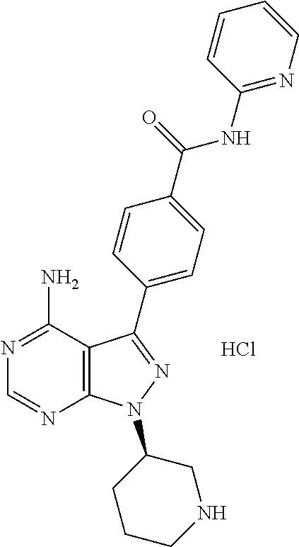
N1=C(N)C2=C(N=C1)N(C1CCCNC1)N=C2C1=CC=C(C(=O)NC2=NC=CC=C2)C=C1.Cl
